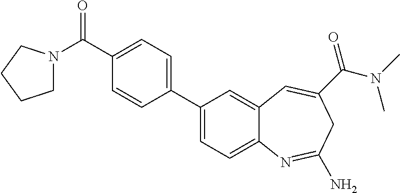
C1(C(=O)N2CCCC2)=CC=C(C2=CC=C3C(=C2)C=C(C(N(C)C)=O)CC(N)=N3)C=C1
